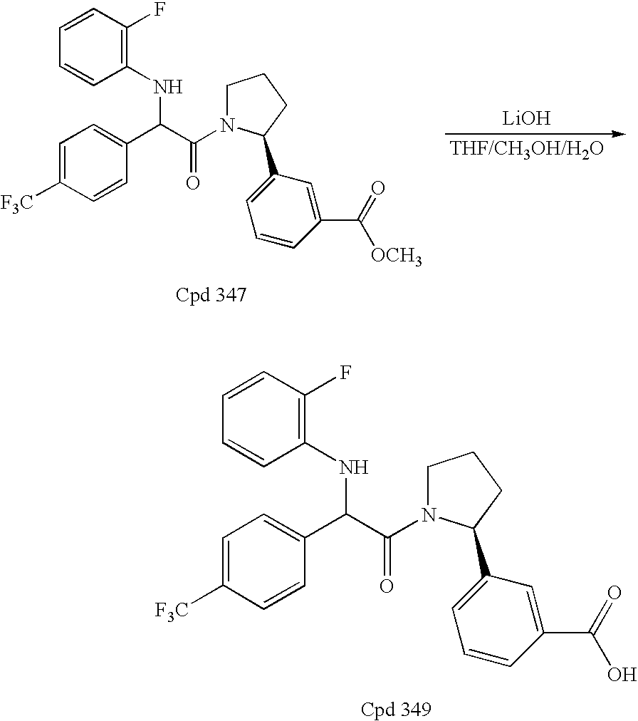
C1=C([F3C])C=CC(C(C(=O)N2CCCC2C2=CC=CC(C(=O)[OCH3])=C2)NC2=C(F)C=CC=C2)=C1.[LiOH].C1=C([F3C])C=CC(C(C(=O)N2CCCC2C2=CC=CC(C(=O)O)=C2)NC2=C(F)C=CC=C2)=C1
